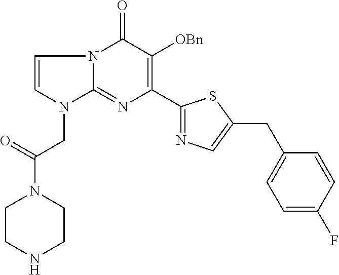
C1=CN(CC(=O)N2CCNCC2)C2=NC(C3=NC=C(CC4=CC=C(F)C=C4)S3)=C([OBn])C(=O)N12
